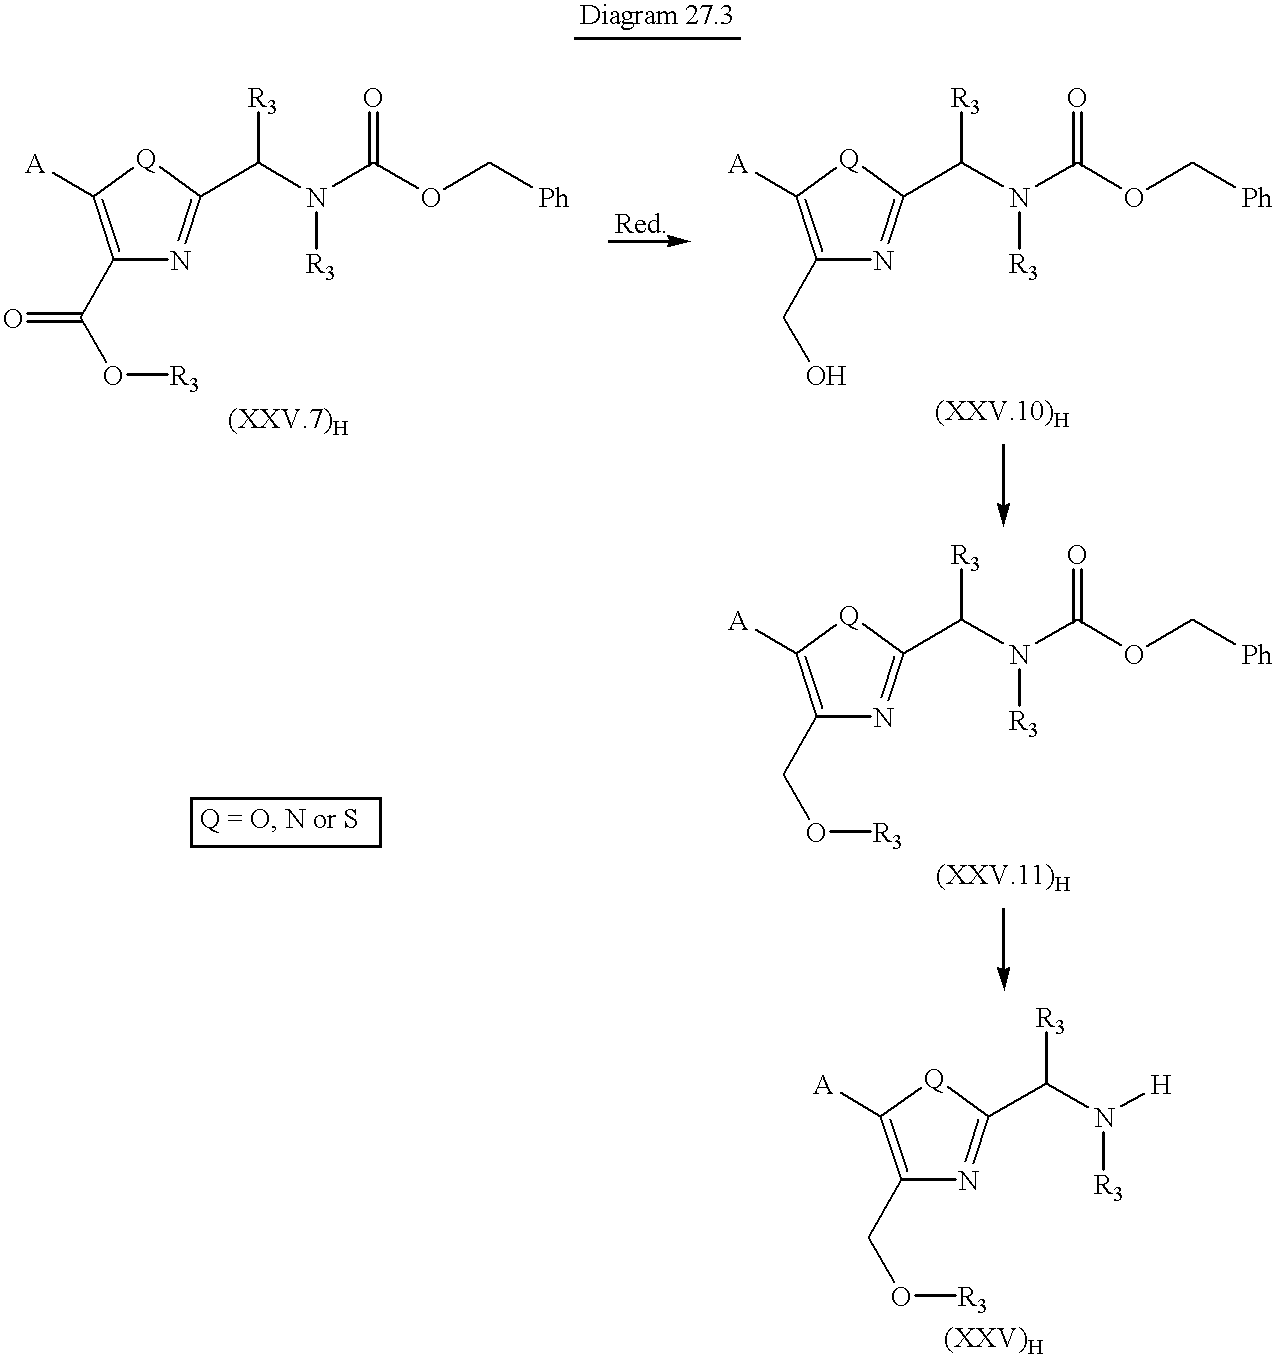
[Diagram 27.3].C1(C(O[R3])=O)=C([A])[Q]C(C(N(C(OC[Ph])=O)[R3])[R3])=N1.C1(CO)=C([A])[Q]C(C(N(C(OC[Ph])=O)[R3])[R3])=N1.C1(CO[R3])=C([A])[Q]C(C(N(C(OC[Ph])=O)[R3])[R3])=N1.C1(CO[R3])=C([A])[Q]C(C(N([H])[R3])[R3])=N1
